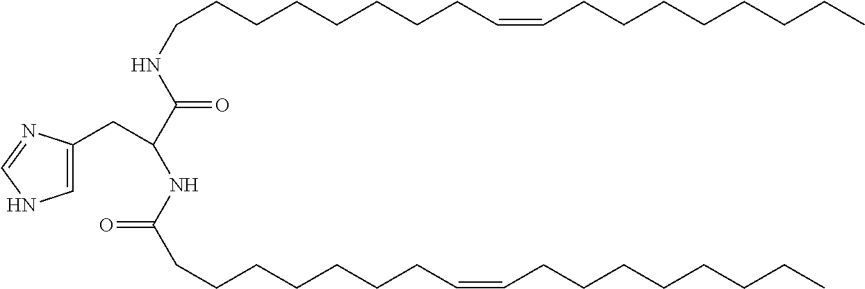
C(C(C(=O)NCCCCCCCCC=CCCCCCCCC)NC(CCCCCCCC=CCCCCCCCC)=O)C1=CNC=N1
